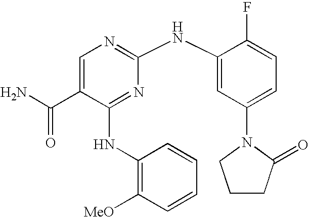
C1=C(C(N)=O)C(NC2=C([MeO])C=CC=C2)=NC(NC2=CC(N3CCCC3=O)=CC=C2F)=N1
